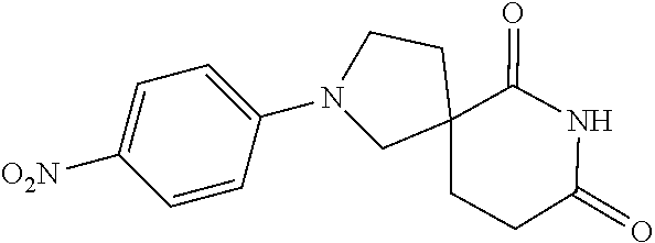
C1(N2CC3(CCC(=O)NC3=O)CC2)=CC=C([O2N])C=C1
